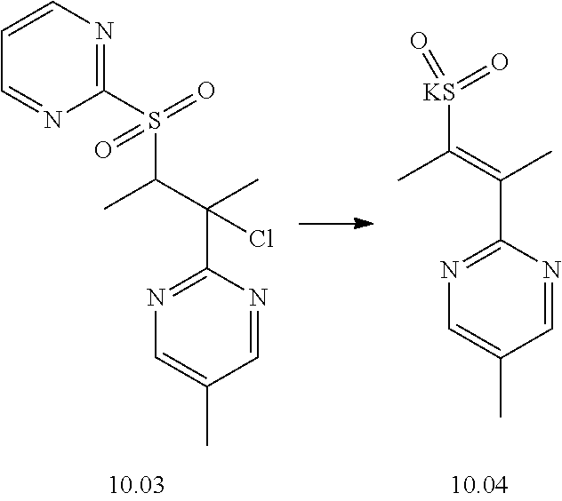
ClC(C)(C1=NC=C(C)C=N1)C(C)S(C1=NC=CC=N1)(=O)=O.C(C)(C1=NC=C(C)C=N1)=C(C)[KS](=O)=O
